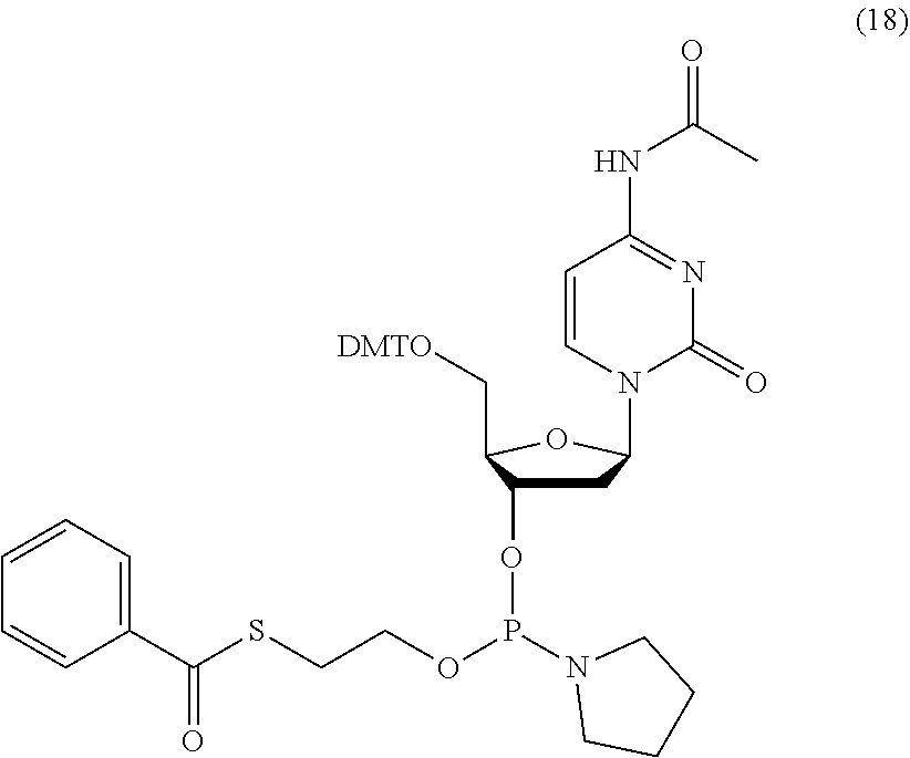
C1(C(SCCOP(OC2CC(N3C(=O)N=C(NC(C)=O)C=C3)OC2C[DMTO])N2CCCC2)=O)=CC=CC=C1
